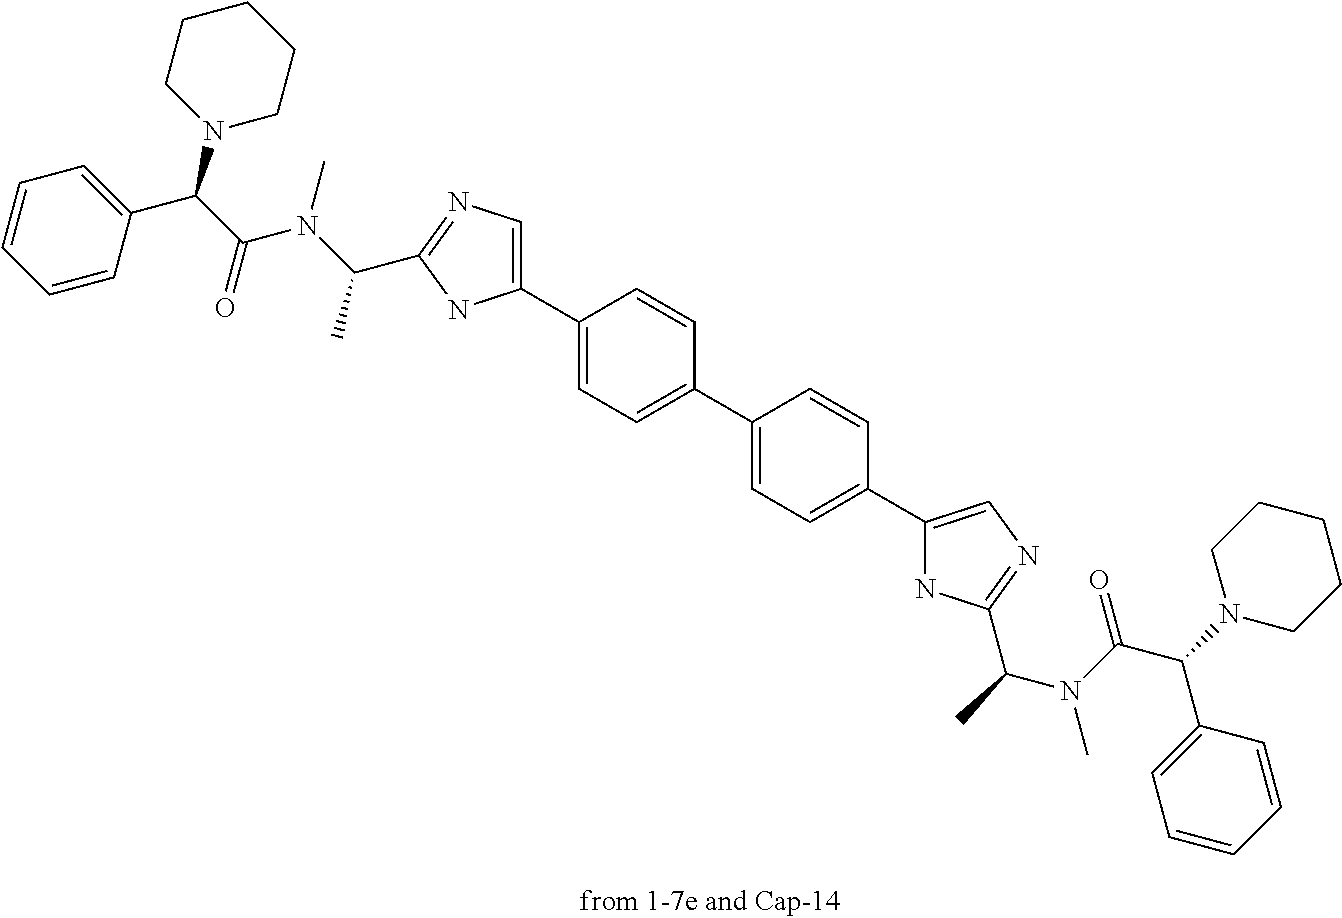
C1(C2=CC=C(C3=CC=C(C4=CN=C(C(N(C)C(C(C5=CC=CC=C5)N5CCCCC5)=O)C)N4)C=C3)C=C2)=CN=C(C(C)N(C)C(=O)C(N2CCCCC2)C2=CC=CC=C2)N1
